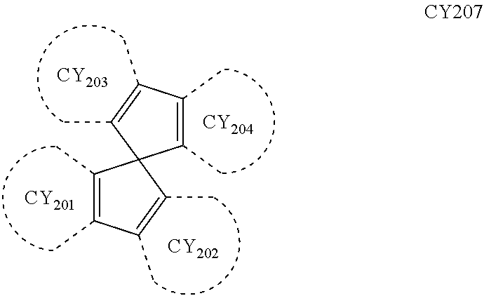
[CY202].[CY201].C1(C)=C(C)C(C)=C(C)C12C(C)=C(C)C(C)=C2C.[CY203].[CY204]
